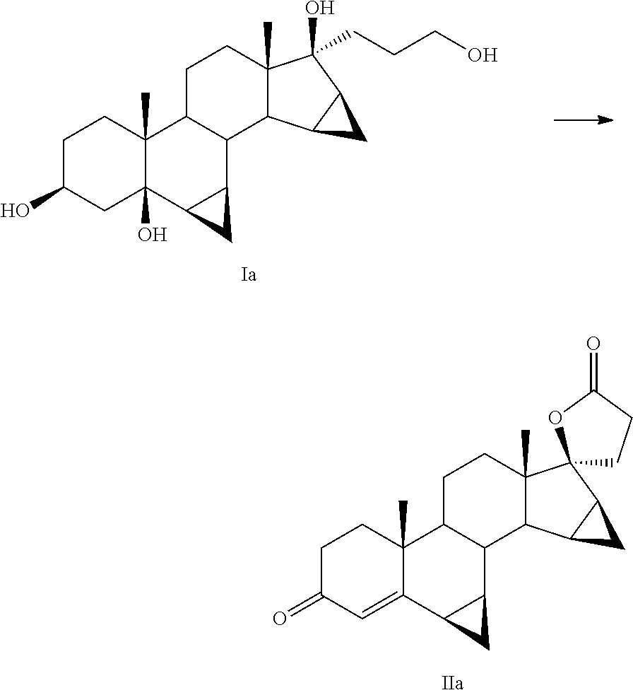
C1C(O)CC2(O)C(C)(C1)C1C(C3C2C3)C2C(C)(CC1)C(O)(CCCO)C1C2C1.C1C(=O)C=C2C(C)(C1)C1C(C3C2C3)C2C(C)(CC1)C1(C3C2C3)CCC(=O)O1
